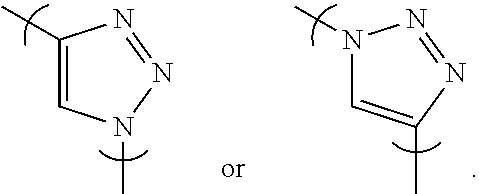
C1(C)=CN(C)N=N1.N1(C)C=C(C)N=N1
